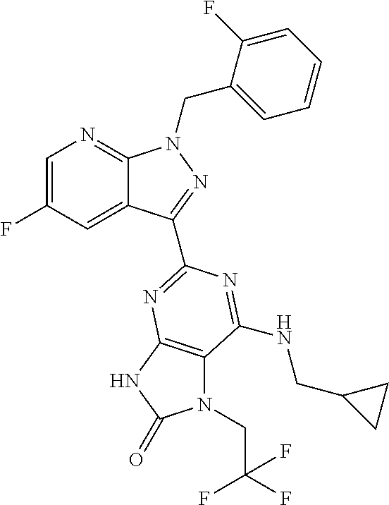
C1=C(F)C=C2C(=N1)N(CC1=CC=CC=C1F)N=C2C1=NC2=C(N(CC(F)(F)F)C(=O)N2)C(NCC2CC2)=N1
